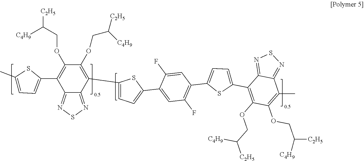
C1(C)=CC=C(C2=C(OCC([C2H5])[C4H9])C(OCC([C2H5])[C4H9])=C(C3=CC=C(C4=CC(F)=C(C5=CC=C(C6=C(OCC([C2H5])[C4H9])C(OCC([C2H5])[C4H9])=C(C)C7=NSN=C67)S5)C=C4F)S3)C3=NSN=C23)S1
